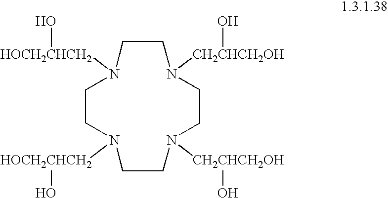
C1CN([HOCH2CHCH2]O)CCN([CH2CHCH2OH]O)CCN([CH2CHCH2OH]O)CCN1[HOCH2CHCH2]O
